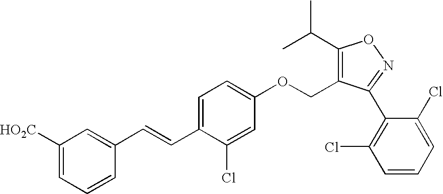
C1([HO2C])=CC=CC(C=CC2=CC=C(OCC3=C(C(C)C)ON=C3C3=C(Cl)C=CC=C3Cl)C=C2Cl)=C1
